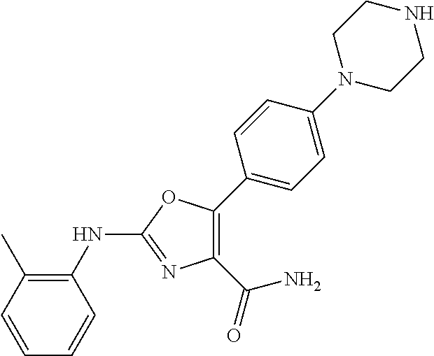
C1(NC2=NC(C(=O)N)=C(C3=CC=C(N4CCNCC4)C=C3)O2)=C(C)C=CC=C1
